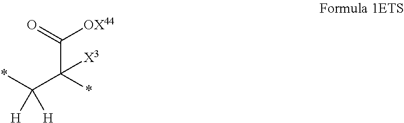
*C(C(*)([X3])C([OX44])=O)([H])[H]
